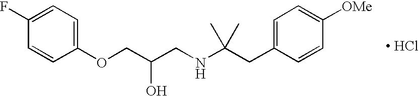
[ HCl].O(CC(CNC(CC1=CC=C([OMe])C=C1)(C)C)O)C1=CC=C(F)C=C1
